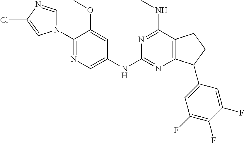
C1(N2C=NC(Cl)=C2)=NC=C(NC2=NC3=C(C(NC)=N2)CCC3C2=CC(F)=C(F)C(F)=C2)C=C1OC
